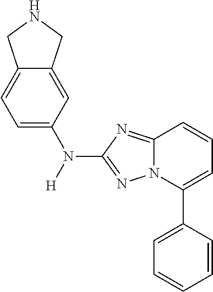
C12=CC=C(N([H])C3=NN4C(=N3)C=CC=C4C3=CC=CC=C3)C=C1CNC2
